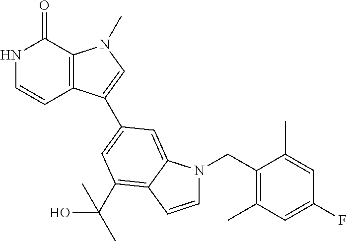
N1C=CC2=C(C1=O)N(C)C=C2C1=CC(C(O)(C)C)=C2C(=C1)N(CC1=C(C)C=C(F)C=C1C)C=C2
